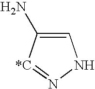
C1=C(N)[*C]=NN1
